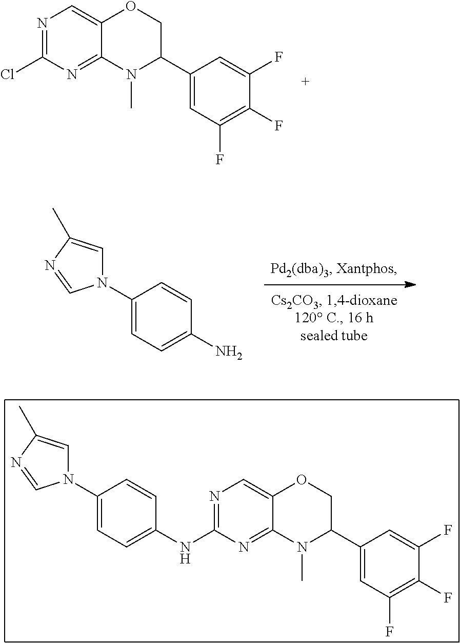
N1=C(NC2=CC=C(N3C=C(C)N=C3)C=C2)N=C2C(=C1)OCC(C1=CC(F)=C(F)C(F)=C1)N2C.N1=C(Cl)N=C2C(=C1)OCC(C1=CC(F)=C(F)C(F)=C1)N2C.NC1=CC=C(N2C=C(C)N=C2)C=C1
